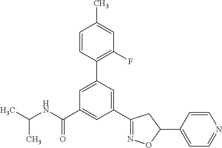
C(NC(C1=CC(C2=NOC(C3=CC=NC=C3)C2)=CC(C2=C(F)C=C(C)C=C2)=C1)=O)(C)C
